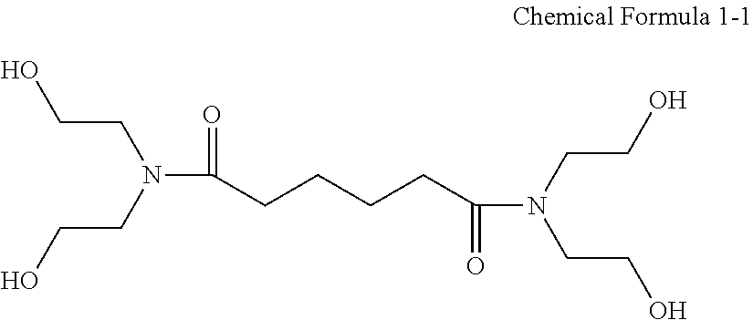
C(CO)N(CCO)C(CCCCC(N(CCO)CCO)=O)=O
